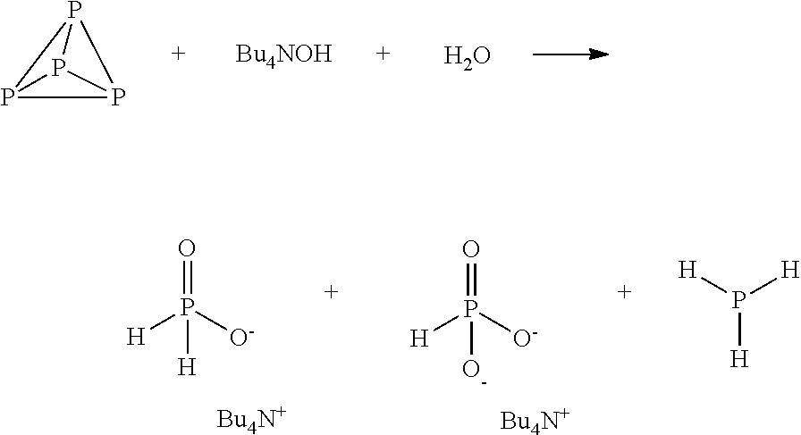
P12P3P1P23.O.[H]P([O-])(=O)O.[Bu4N+].[H]P([O-])(=O)[H].[Bu4N+].[H]P([H])[H]
